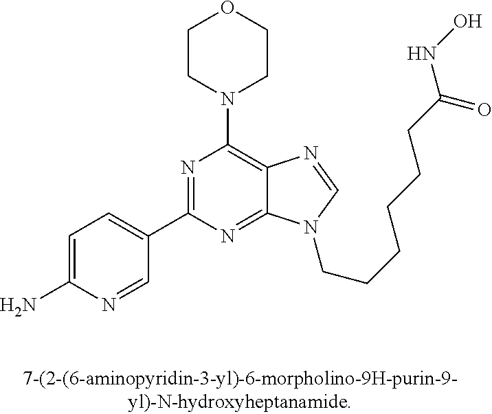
C1(N)=CC=C(C2=NC(N3CCOCC3)=C3C(=N2)N(CCCCCCC(NO)=O)C=N3)C=N1
